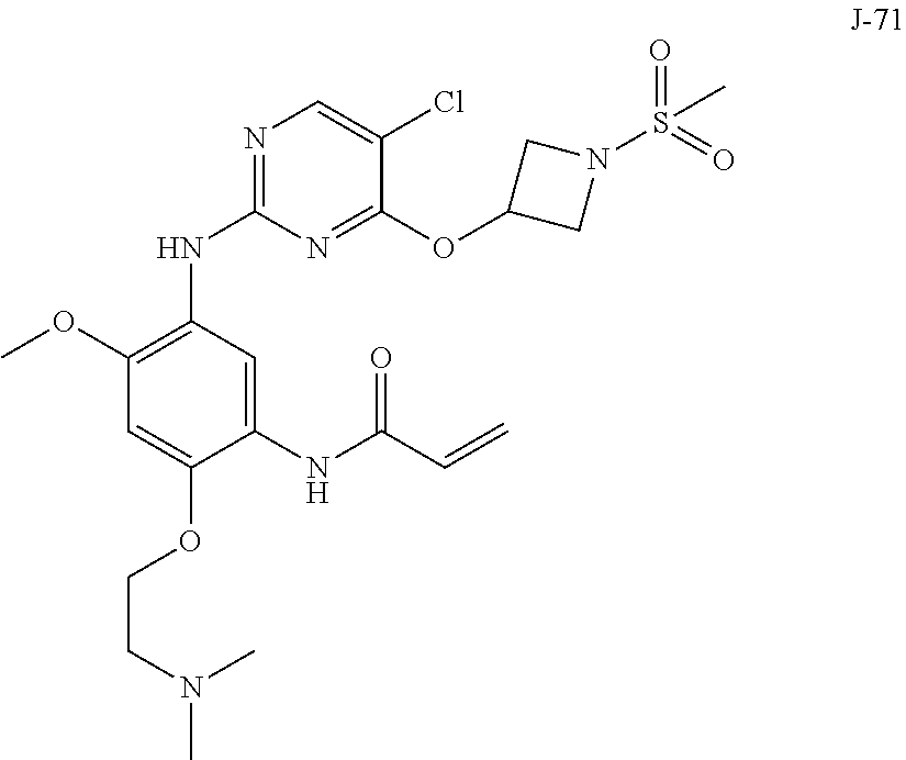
C(CN(C)C)OC1=CC(OC)=C(NC2=NC=C(Cl)C(OC3CN(S(=O)(=O)C)C3)=N2)C=C1NC(C=C)=O
